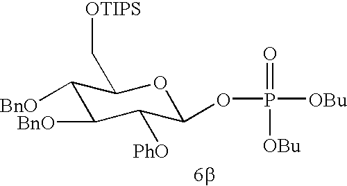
C1([BnO])C([BnO])C([PhO])C(OP([OBu])(=O)[OBu])OC1C[OTIPS]
